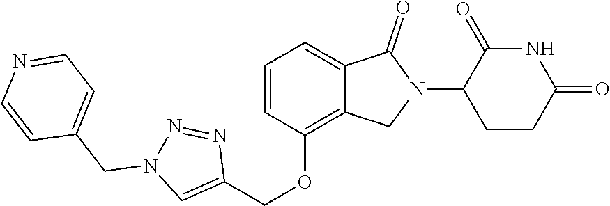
C1(OCC2=CN(CC3=CC=NC=C3)N=N2)=C2C(=CC=C1)C(=O)N(C1CCC(=O)NC1=O)C2
